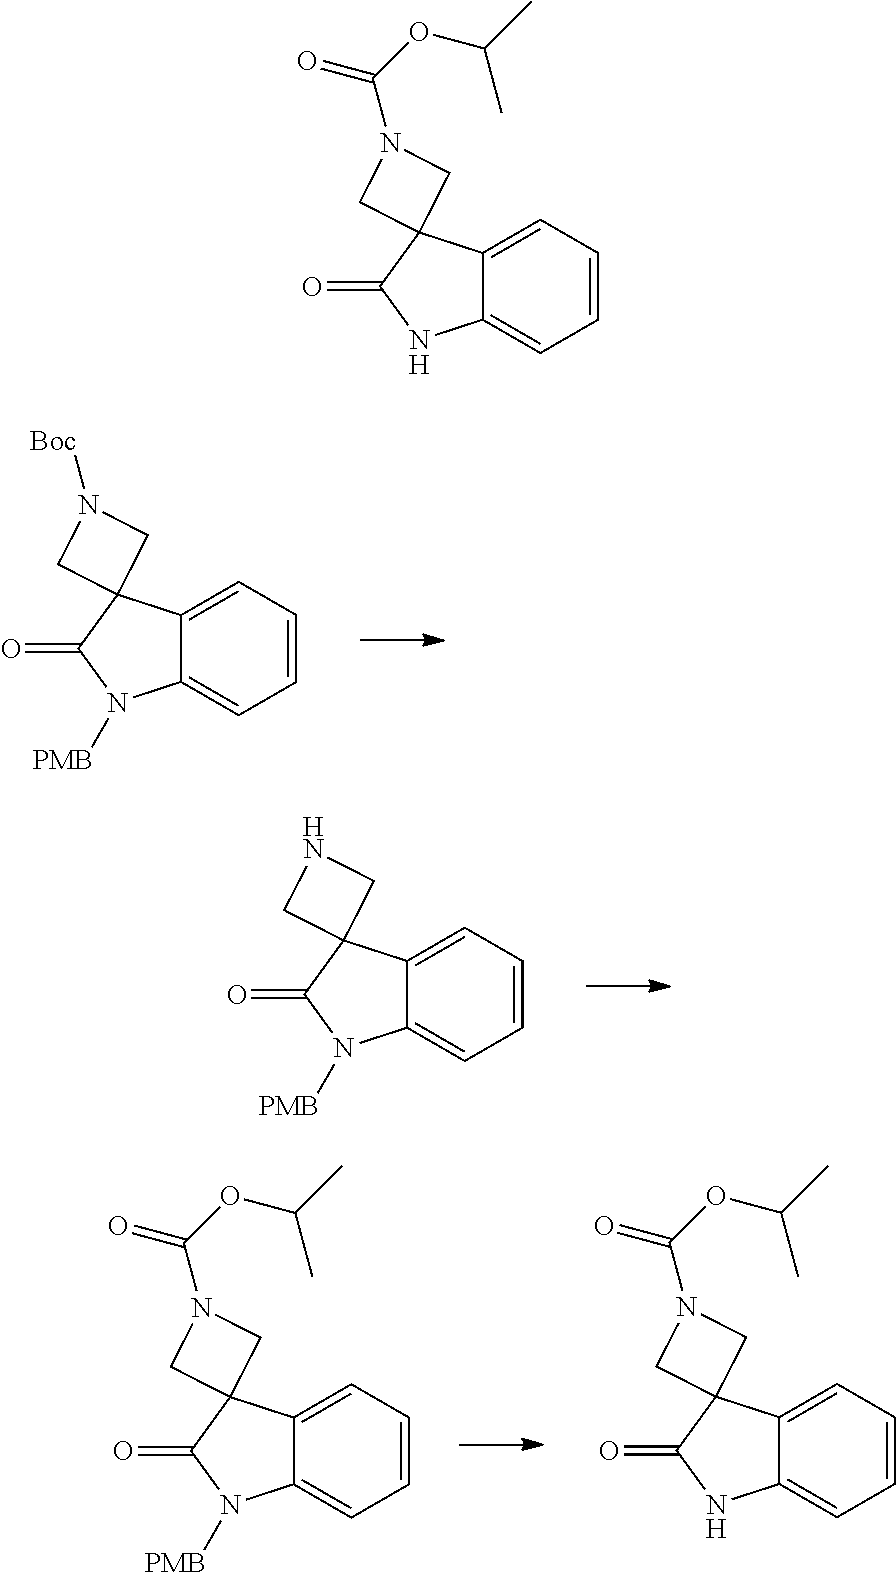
C12(C(=O)N([PMB])C3=CC=CC=C13)CN([Boc])C2.C12(C(=O)N([PMB])C3=CC=CC=C13)CNC2.C(OC(C)C)(=O)N1CC2(C(=O)N([PMB])C3=CC=CC=C23)C1.C12(C(=O)NC3=CC=CC=C13)CN(C(OC(C)C)=O)C2.C(OC(C)C)(=O)N1CC2(C(=O)NC3=CC=CC=C23)C1
